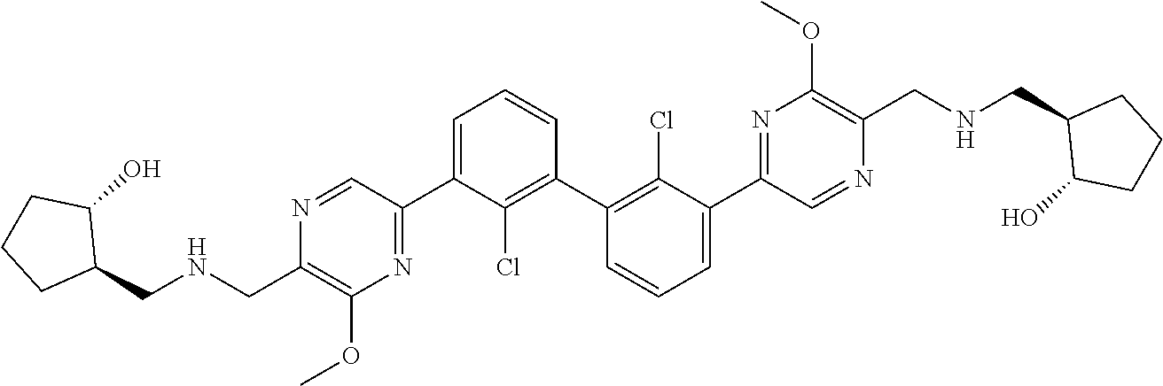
N1=CC(C2=CC=CC(C3=C(Cl)C(C4=NC(OC)=C(CNCC5C(O)CCC5)N=C4)=CC=C3)=C2Cl)=NC(OC)=C1CNCC1C(O)CCC1
